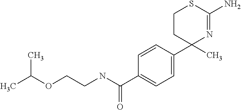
CC(OCCNC(C1=CC=C(C2(C)N=C(N)SCC2)C=C1)=O)C
